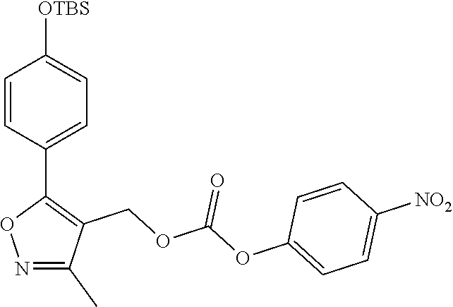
C1=CC(C2=C(COC(OC3=CC=C([NO2])C=C3)=O)C(C)=NO2)=CC=C1[OTBS]
